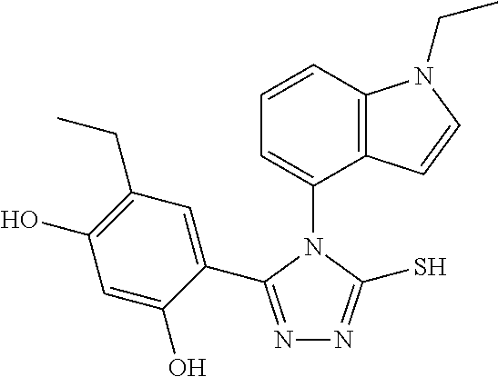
C1=CC2=C(C(N3C(C4=CC(CC)=C(O)C=C4O)=NN=C3S)=C1)C=CN2CC
